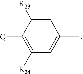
C1([Q])=C([R24])C=C(C)C=C1[R23]
